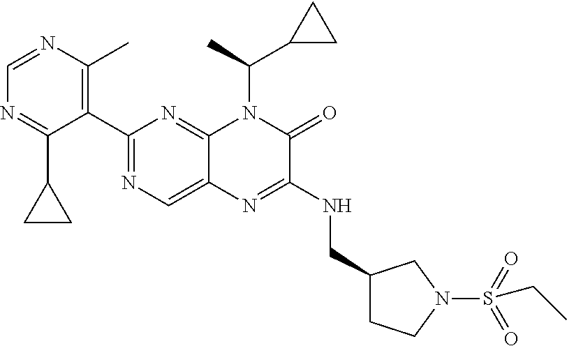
C1=NC(C)=C(C2=NC=C3C(=N2)N(C(C)C2CC2)C(=O)C(NCC2CCN(S(CC)(=O)=O)C2)=N3)C(C2CC2)=N1
